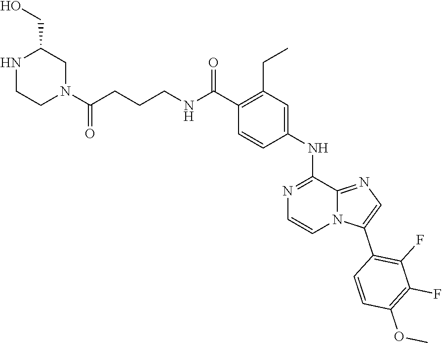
N1(C(CCCNC(C2=C(CC)C=C(NC3=NC=CN4C3=NC=C4C3=C(F)C(F)=C(OC)C=C3)C=C2)=O)=O)CC(CO)NCC1
